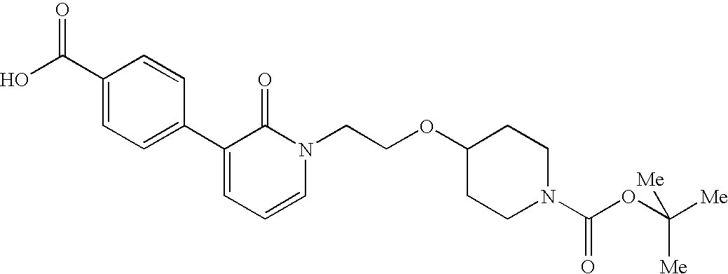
OC(C1=CC=C(C2=CC=CN(CCOC3CCN(C(OC([Me])([Me])[Me])=O)CC3)C2=O)C=C1)=O
